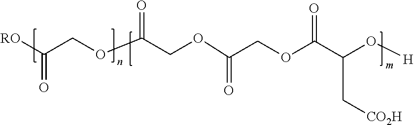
[RO]C(COC(COC(COC(C(O[H])C[CO2H])=O)=O)=O)=O
